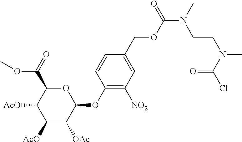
O=C(Cl)N(C)CCN(C(=O)OCC1=CC([NO2])=C(OC2C([OAc])C([AcO])C([AcO])C(C(OC)=O)O2)C=C1)C
